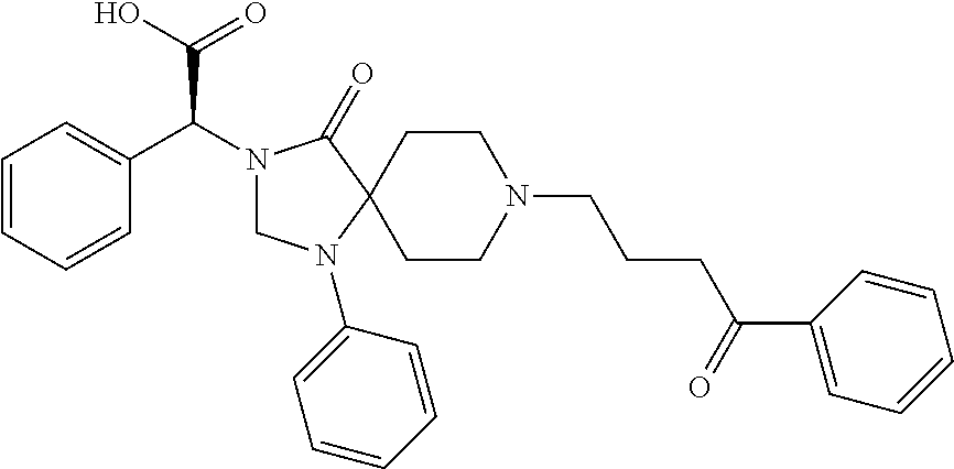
C1=CC=CC(C(N2CN(C3=CC=CC=C3)C3(C2=O)CCN(CCCC(=O)C2=CC=CC=C2)CC3)C(O)=O)=C1
